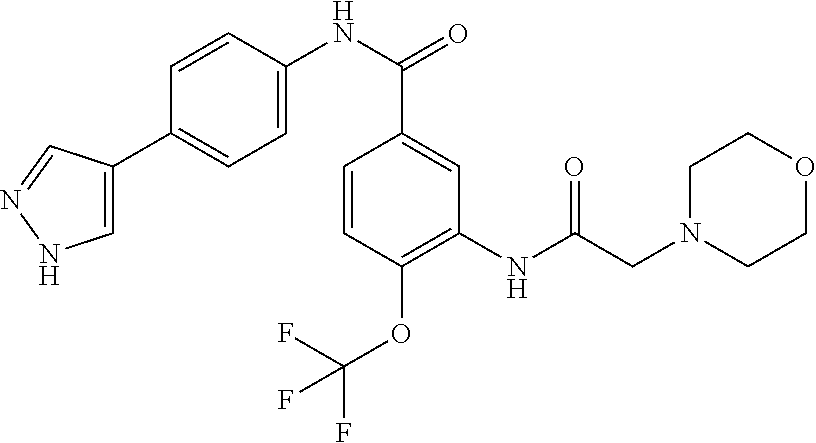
C1(NC(CN2CCOCC2)=O)=C(OC(F)(F)F)C=CC(C(NC2=CC=C(C3=CNN=C3)C=C2)=O)=C1
